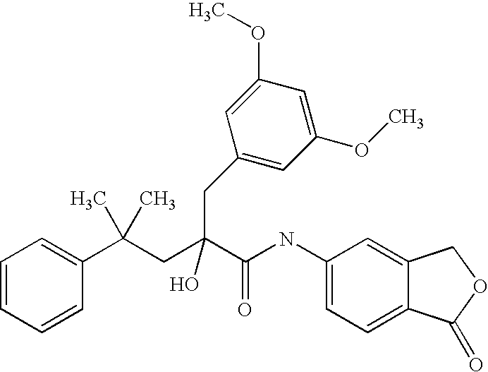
C1=CC=CC(C(CC(C(NC2=CC=C3C(=C2)COC3=O)=O)(O)CC2=CC(OC)=CC(OC)=C2)(C)C)=C1
